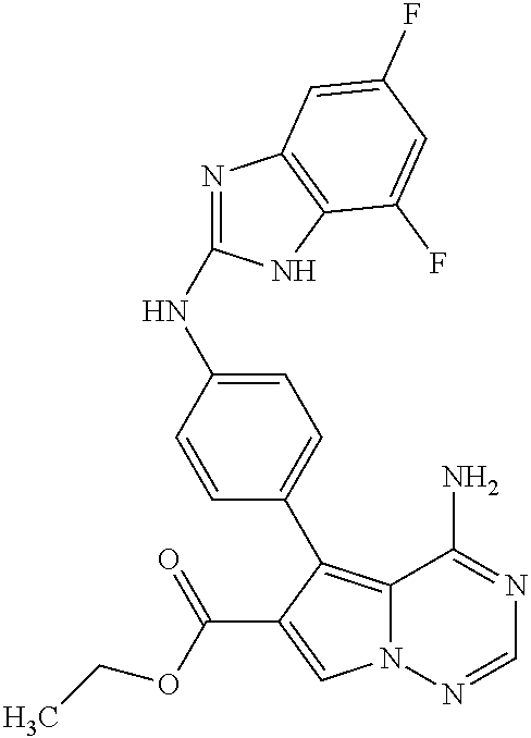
C12=C(C3=CC=C(NC4=NC5=C(N4)C(F)=CC(F)=C5)C=C3)C(C(OCC)=O)=CN1N=CN=C2N
